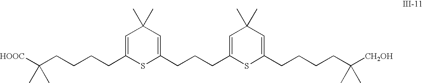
C(CCCCC1=CC(C)(C)C=C(CCCC2=CC(C)(C)C=C(CCCCC([CH2OH])(C)C)S2)S1)([HOOC])(C)C
